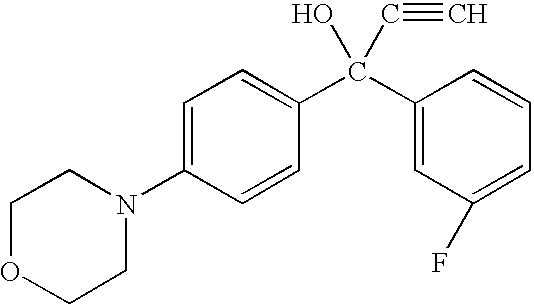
C1OCCN(C2=CC=C(C(C3=CC(F)=CC=C3)(O)C#C)C=C2)C1
